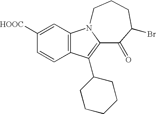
C12=C(C=C([HOOC])C=C1)N1C(=C2C2CCCCC2)C(=O)C(Br)CCC1
